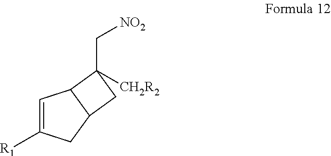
C1=C([R1])CC2C1C([CH2R2])(C[NO2])C2
